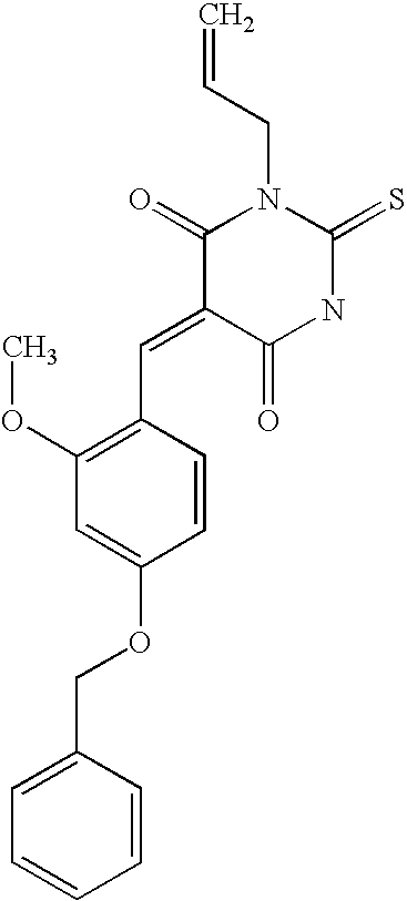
C=CCN1C(=O)C(=CC2=C(OC)C=C(OCC3=CC=CC=C3)C=C2)C(=O)NC1=S
